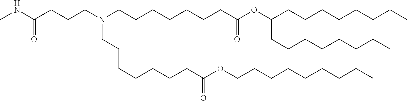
C(CC)CCCCCCOC(CCCCCCCN(CCCCCCCC(OC(CCCCCCCC)CCCCCCCC)=O)CCCC(NC)=O)=O
